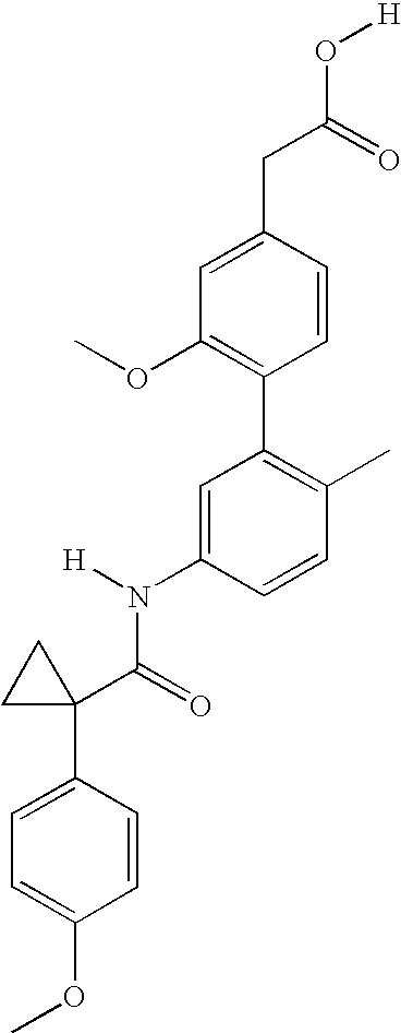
C(C1=CC(OC)=C(C2=C(C)C=CC(N(C(C3(C4=CC=C(OC)C=C4)CC3)=O)[H])=C2)C=C1)C(=O)O[H]
